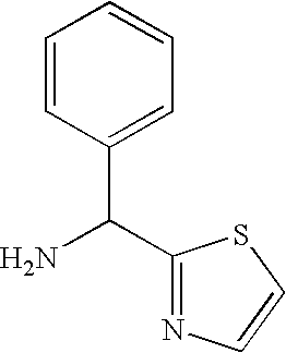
NC(C1=CC=CC=C1)C1=NC=CS1
